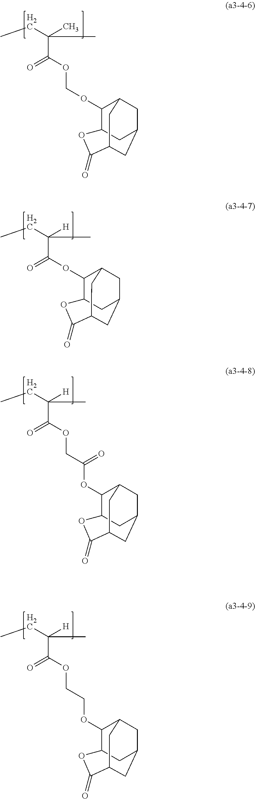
CCC(C)(C)C(=O)OCOC1C2CC3CC1CC(C(=O)O2)C3.CCC([H])(C)C(=O)OC1C2CC3CC1CC(C(=O)O2)C3.CCC([H])(C)C(=O)OCC(OC1C2CC3CC1CC(C(=O)O2)C3)=O.CCC([H])(C)C(=O)OCCOC1C2CC3CC1CC(C(=O)O2)C3
